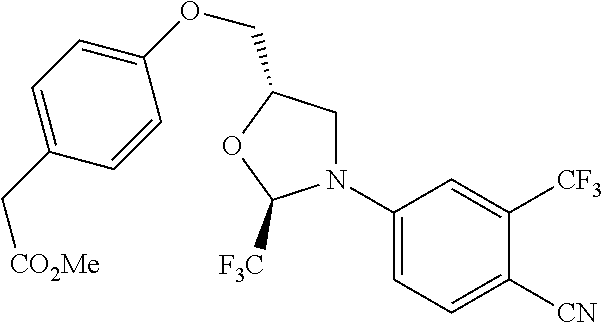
C1(OCC2CN(C3=CC=C([CN])C([CF3])=C3)C([F3C])O2)=CC=C(C[CO2Me])C=C1
